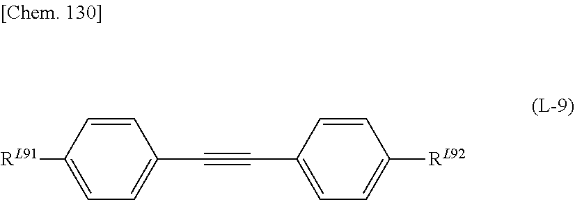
[RL91]C1=CC=C(C#CC2=CC=C([RL92])C=C2)C=C1
